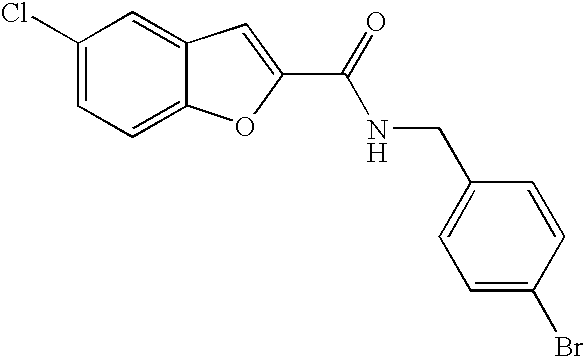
C1(C(=O)NCC2=CC=C(Br)C=C2)=CC2=CC(Cl)=CC=C2O1
